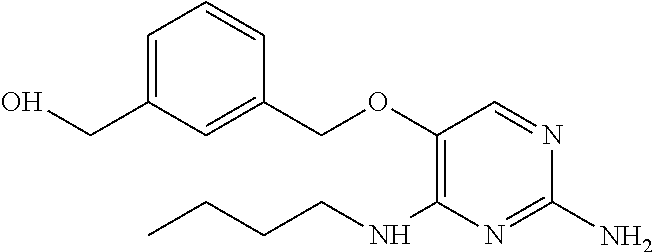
C1(COC2=C(NCCCC)N=C(N)N=C2)=CC(CO)=CC=C1
